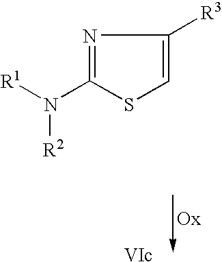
N1=C(N([R1])[R2])SC=C1[R3]
